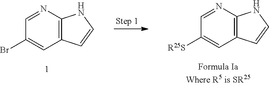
C12=C(N=CC(Br)=C1)NC=C2.C12=C(N=CC([R25S])=C1)NC=C2
